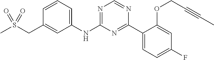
C1(NC2=NC=NC(C3=CC=C(F)C=C3OCC#CC)=N2)=CC=CC(CS(C)(=O)=O)=C1
